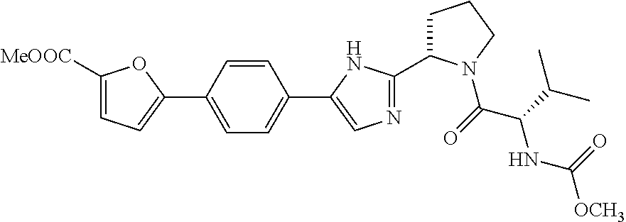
C1(C2=CC=C(C3=CN=C(C4CCCN4C(C(C(C)C)NC(=O)[OCH3])=O)N3)C=C2)=CC=C([MeOOC])O1
